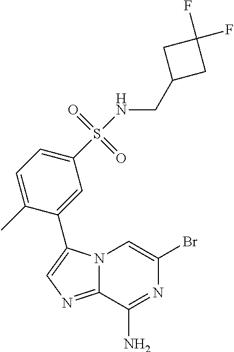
N12C(=NC=C1C1=CC(S(=O)(=O)NCC3CC(F)(F)C3)=CC=C1C)C(N)=NC(Br)=C2
